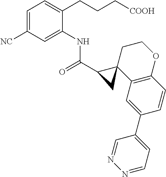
C1=C([NC])C=C(NC(=O)C2C3(C4=C(C=CC(C5=CC=NN=C5)=C4)OCC3)C2)C(CCC[COOH])=C1
